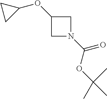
C1N(C(OC(C)(C)C)=O)CC1OC1CC1
